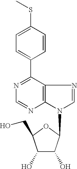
C1(C2=CC=C(SC)C=C2)=NC=NC2=C1N=CN2C1C(O)C(O)C(CO)O1
